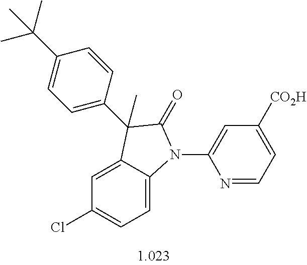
C1=C2C(=CC=C1Cl)N(C1=CC([CO2H])=CC=N1)C(=O)C2(C)C1=CC=C(C(C)(C)C)C=C1
